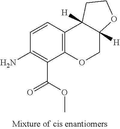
NC1=C(C(=O)OC)C2=C(C=C1)C1([H])C([H])(CO2)OCC1
